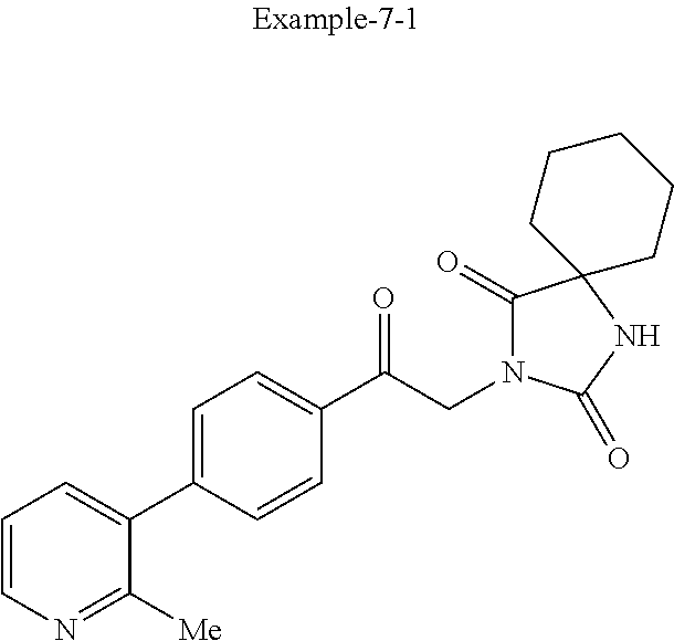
C1=CN=C([Me])C(C2=CC=C(C(CN3C(=O)C4(NC3=O)CCCCC4)=O)C=C2)=C1
